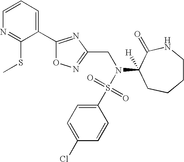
C1CNC(=O)C(N(S(C2=CC=C(Cl)C=C2)(=O)=O)CC2=NOC(C3=CC=CN=C3SC)=N2)([H])CC1
